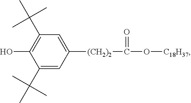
C1(C(C)(C)C)=CC([(CH2)2]C(O[C18H37])=O)=CC(C(C)(C)C)=C1O
